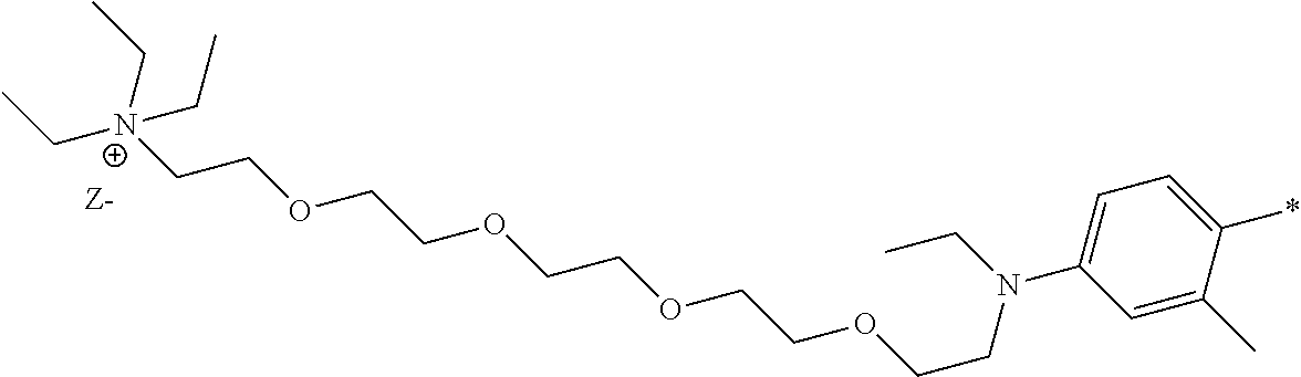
C1=C(C)C(*)=CC=C1N(CC)CCOCCOCCOCCOCC[N+](CC)(CC)CC
